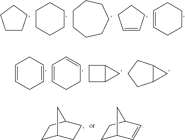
C1CCCC1.C1CCCCC1.C1CCCCCC1.C1=CCCC1.C1=CCCCC1.C1=CCC=CC1.C1=CCCC=C1.C1CC2C1C2.C12C(C1)CCC2.C1C2CCC(C1)C2.C1C2C=CC(C1)C2
